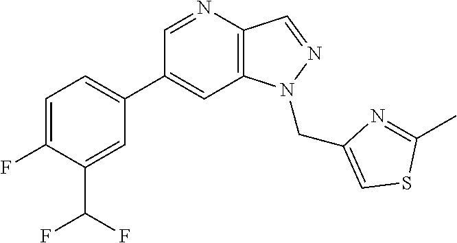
C1(C2=CC=C(F)C(C(F)F)=C2)=CC2=C(C=NN2CC2=CSC(C)=N2)N=C1
